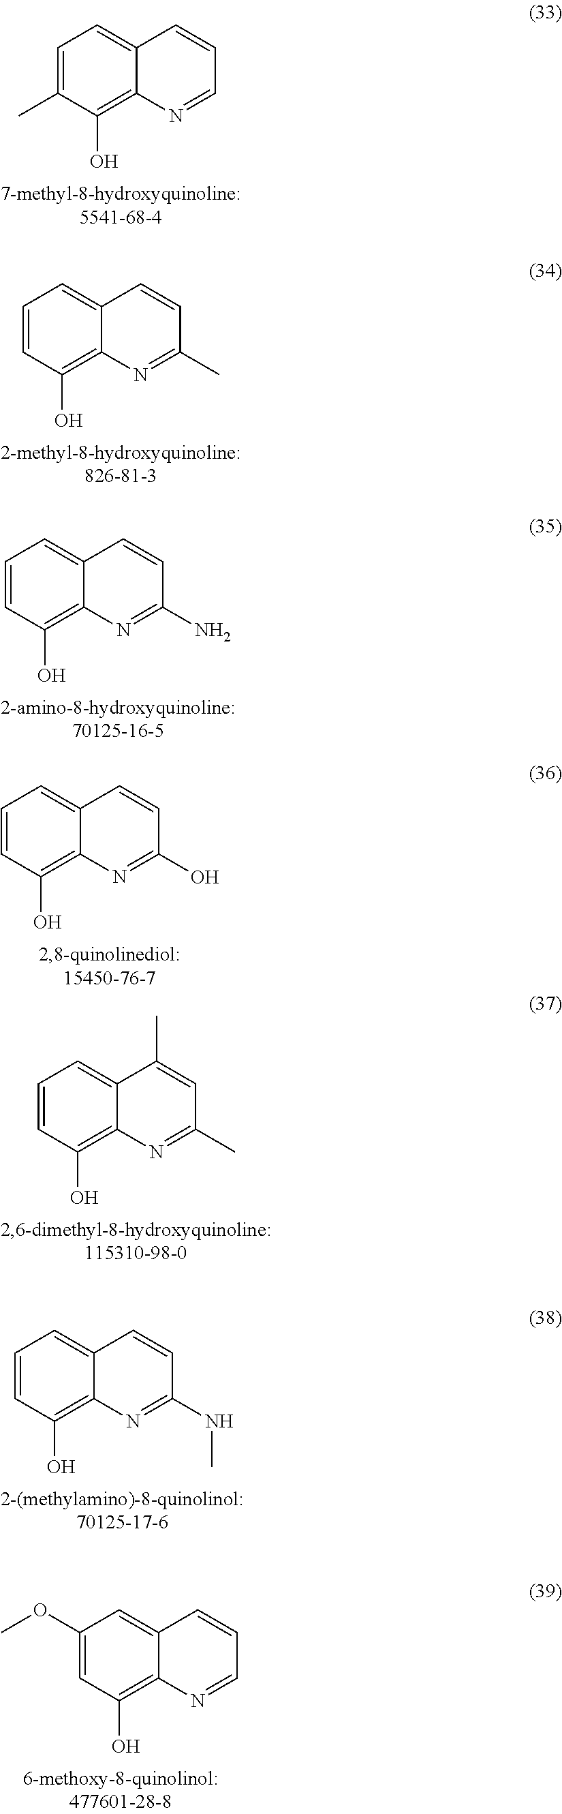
C1=C(C)C(O)=C2C(=C1)C=CC=N2.C1=CC(O)=C2C(=C1)C=CC(C)=N2.C1=CC(O)=C2C(=C1)C=CC(N)=N2.C1=CC(O)=C2C(=C1)C=CC(O)=N2.C1=CC(O)=C2C(=C1)C(C)=CC(C)=N2.C1=CC(O)=C2C(=C1)C=CC(NC)=N2.C1(OC)=CC(O)=C2C(=C1)C=CC=N2
